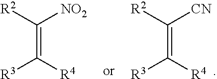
C(=C([R3])[R4])([CN])[R2].C(=C([R3])[R4])([NO2])[R2]
